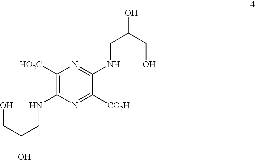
C1([HO2C])=C(NCC(CO)O)N=C([CO2H])C(NCC(CO)O)=N1
